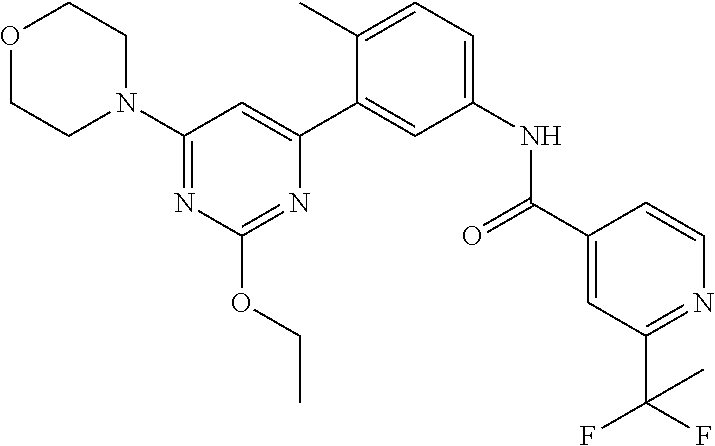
O1CCN(C2=NC(OCC)=NC(C3=CC(NC(C4=CC(C(F)(F)C)=NC=C4)=O)=CC=C3C)=C2)CC1
